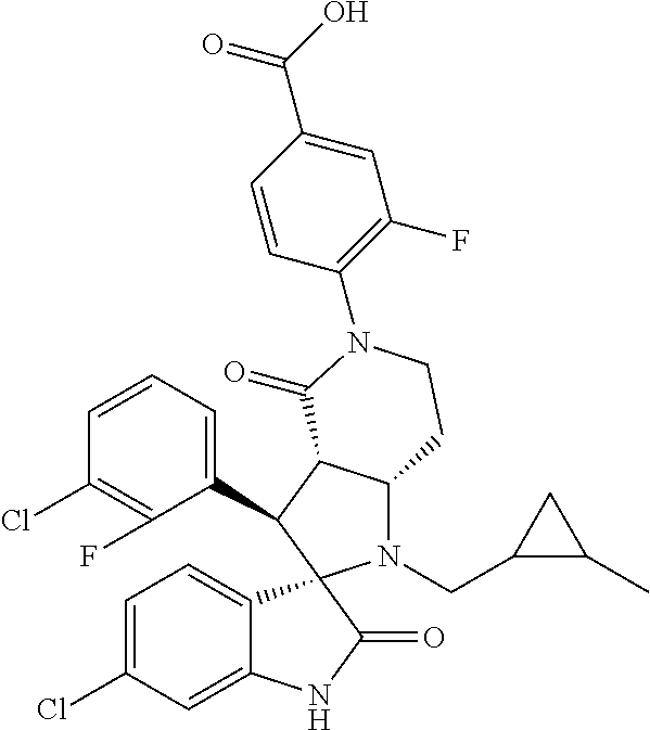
C1(C2C3C(N(CC4C(C)C4)C24C2=CC=C(Cl)C=C2NC4=O)CCN(C2=C(F)C=C(C(O)=O)C=C2)C3=O)=CC=CC(Cl)=C1F
